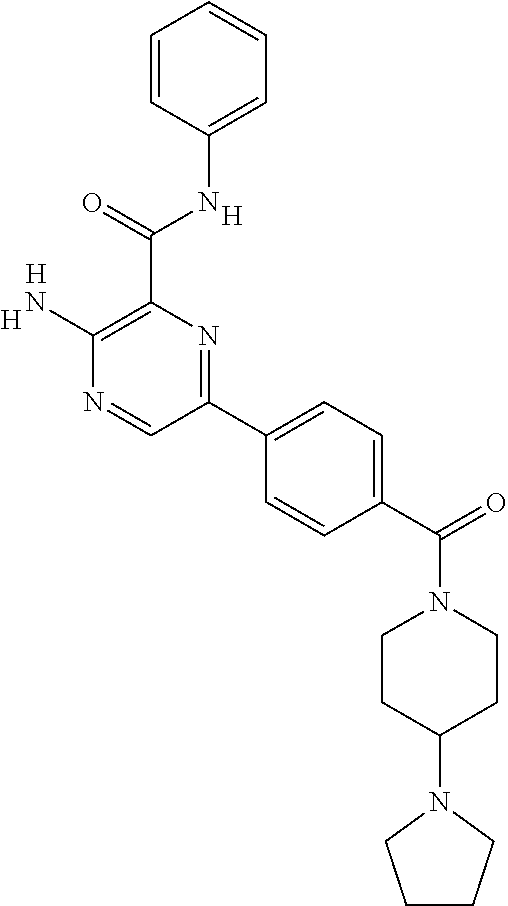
[H].C1(N)=C(C(NC2=CC=CC=C2)=O)N=C(C2=CC=C(C(N3CCC(N4CCCC4)CC3)=O)C=C2)C=N1.[H].[H]
